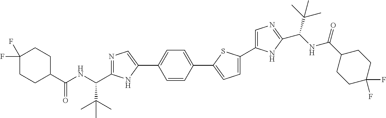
N1=C(C(NC(C2CCC(F)(F)CC2)=O)C(C)(C)C)NC(C2=CC=C(C3=CC=C(C4=CN=C(C(NC(C5CCC(F)(F)CC5)=O)C(C)(C)C)N4)S3)C=C2)=C1
